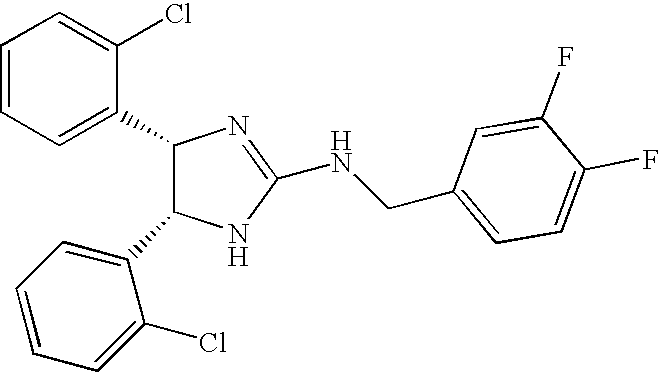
C1=CC=C(C2C(C3=CC=CC=C3Cl)NC(NCC3=CC=C(F)C(F)=C3)=N2)C(Cl)=C1
